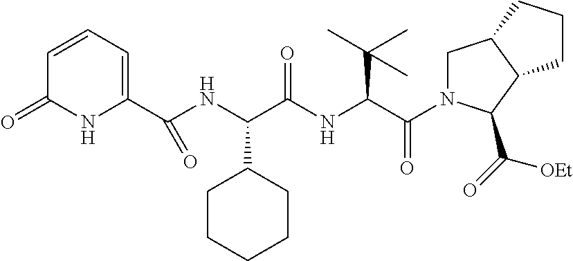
C(NC(C(NC(C(=O)N1CC2C(C1C(=O)[OEt])CCC2)C(C)(C)C)=O)C1CCCCC1)(C1=CC=CC(=O)N1)=O
